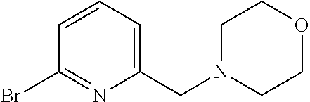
C1(Br)=NC(CN2CCOCC2)=CC=C1
